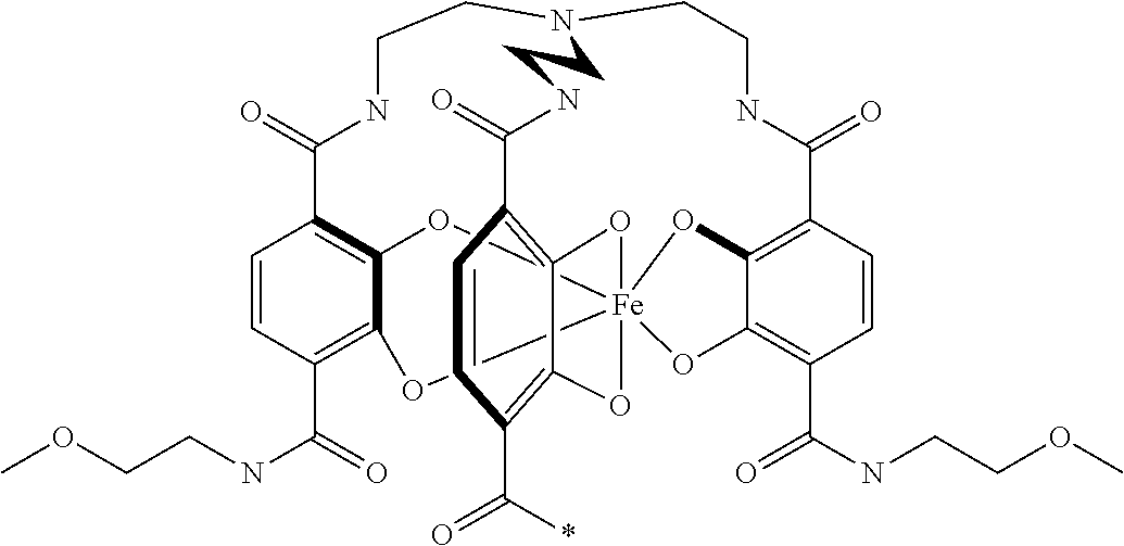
C1=CC2=C3C(=C1C(*)=O)O[Fe]145(OC6=C(C(=O)NCCOC)C=CC(=C6O1)C(=O)NCCN(CCNC(=O)C1=C(C(=C(C(NCCOC)=O)C=C1)O4)O5)CCNC2=O)O3
